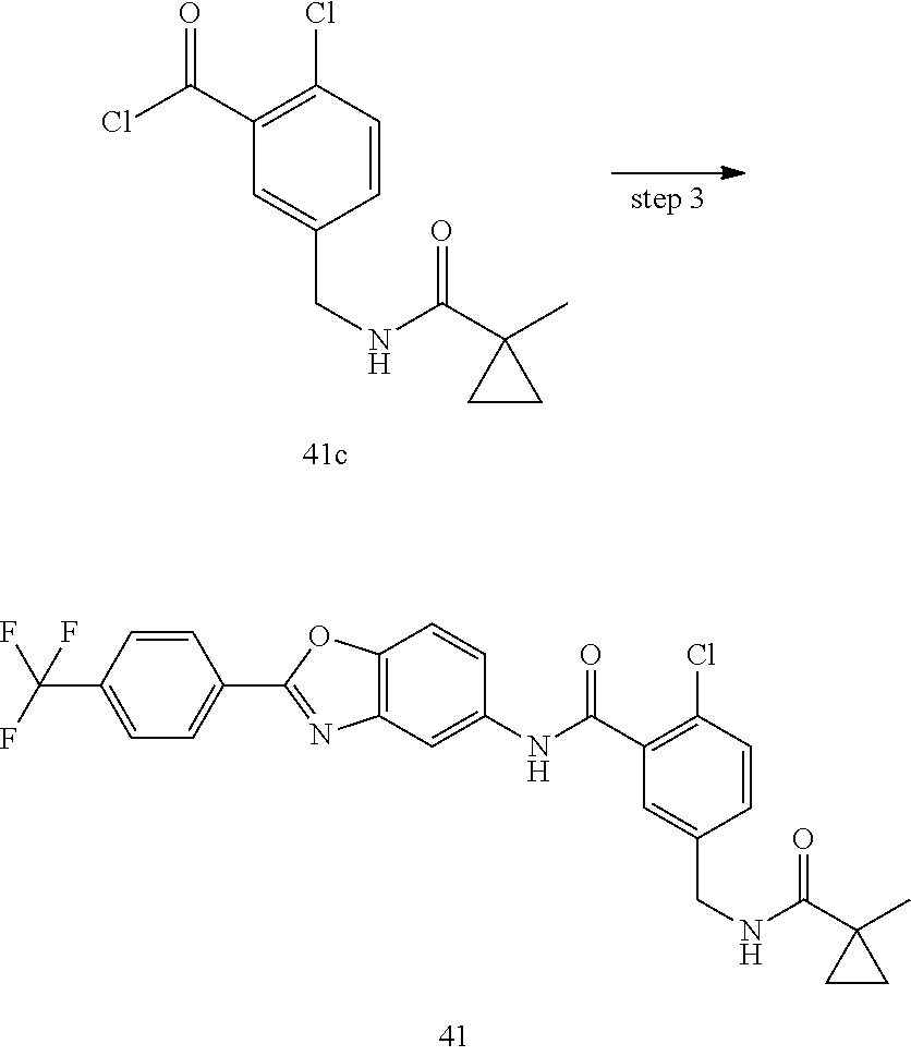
C1(C(F)(F)F)=CC=C(C2=NC3=C(O2)C=CC(NC(C2=C(Cl)C=CC(CNC(=O)C4(C)CC4)=C2)=O)=C3)C=C1.C1(C(Cl)=O)=C(Cl)C=CC(CNC(=O)C2(C)CC2)=C1
